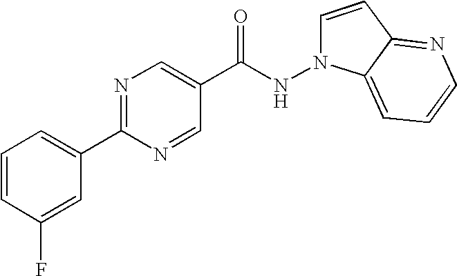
C1=CC(F)=CC(C2=NC=C(C(NN3C=CC4=NC=CC=C34)=O)C=N2)=C1
